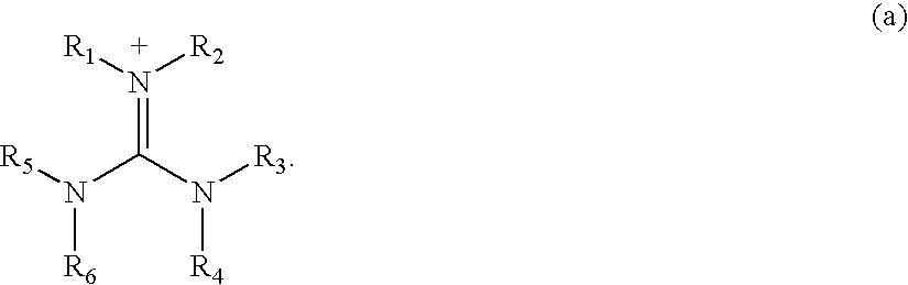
C(N([R5])[R6])(N([R3])[R4])=N([R2])[R1]
